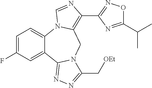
C1=C(F)C=C2C(=C1)N1C(=C(C3=NOC(C(C)C)=N3)N=C1)CN1C2=NN=C1C[OEt]
